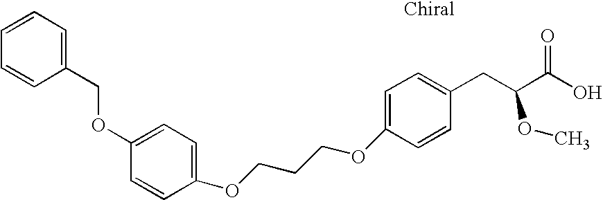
O(C1=CC=C(CC(C(O)=O)OC)C=C1)CCCOC1=CC=C(OCC2=CC=CC=C2)C=C1
